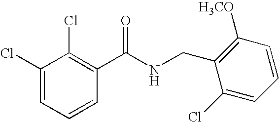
C1(Cl)=CC=CC(C(NCC2=C([H3CO])C=CC=C2Cl)=O)=C1Cl
